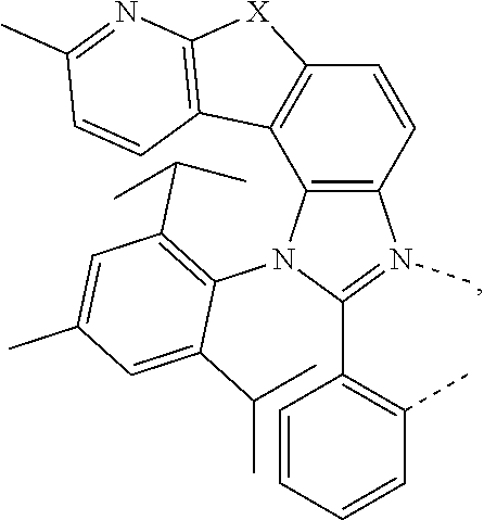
C12=C(N(C3=C(C(C)C)C=C(C)C=C3C(C)C)C(C3=C(C)C=CC=C3)=N1C)C1=C(C=C2)[X]C2=C1C=CC(C)=N2
